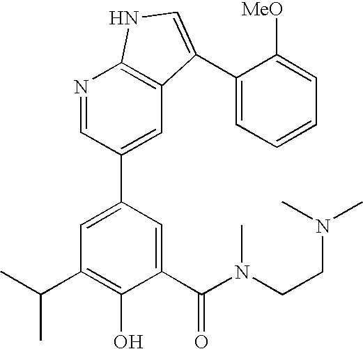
N1=CC(C2=CC(C(C)C)=C(O)C(C(N(CCN(C)C)C)=O)=C2)=CC2=C1NC=C2C1=CC=CC=C1[MeO]
